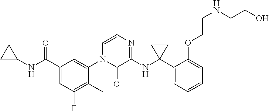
C1C(NC(C2=CC(F)=C(C)C(N3C(=O)C(NC4(C5=CC=CC=C5OCCNCCO)CC4)=NC=C3)=C2)=O)C1
